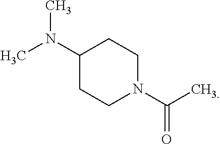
C1(N(C)C)CCN(C(C)=O)CC1
